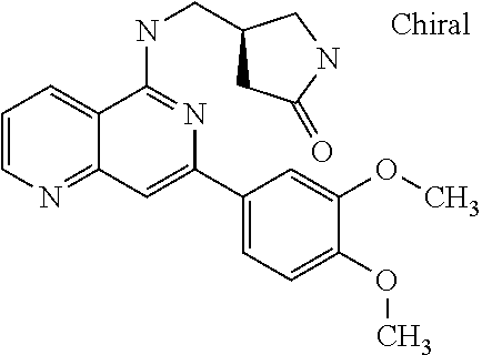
C1(CNC2=NC(C3=CC=C(OC)C(OC)=C3)=CC3=NC=CC=C23)CC(=O)NC1
